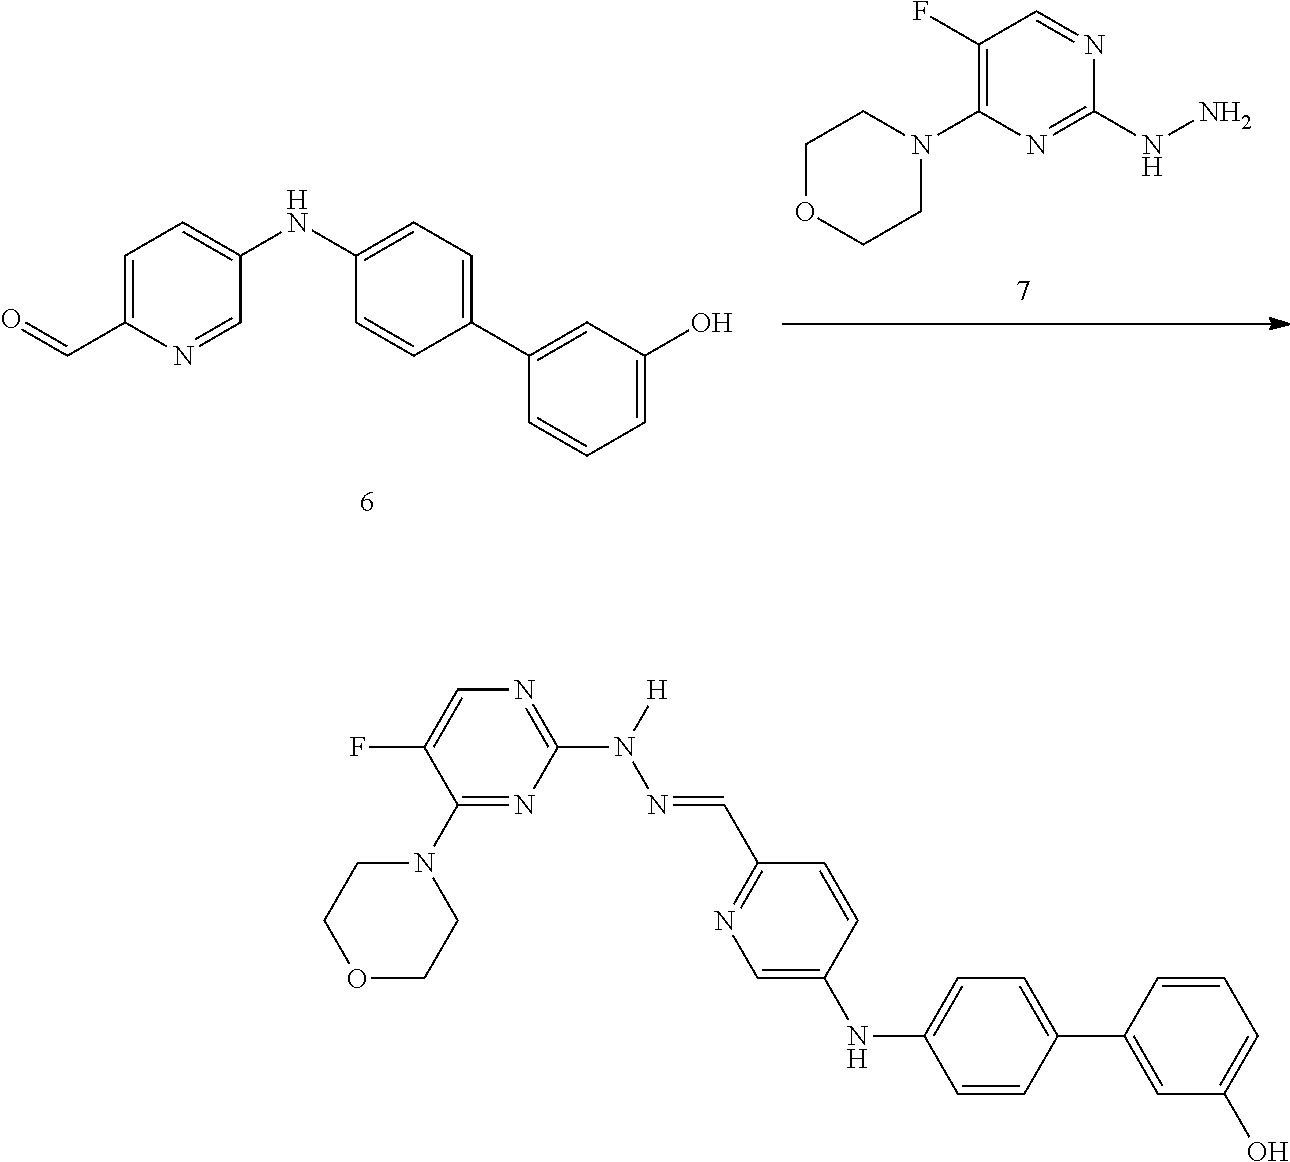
C1(F)=C(N2CCOCC2)N=C(NN)N=C1.C1=C(C=O)N=CC(NC2=CC=C(C3=CC(O)=CC=C3)C=C2)=C1.C1(N2CCOCC2)=NC(N([H])N=CC2=NC=C(NC3=CC=C(C4=CC(O)=CC=C4)C=C3)C=C2)=NC=C1F
